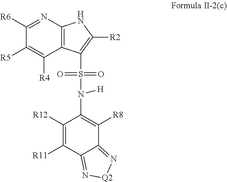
C1([R6])=NC2=C(C([R4])=C1[R5])C(S(N(C1=C([R8])C3=N[Q2]N=C3C([R11])=C1[R12])[H])(=O)=O)=C([R2])N2
